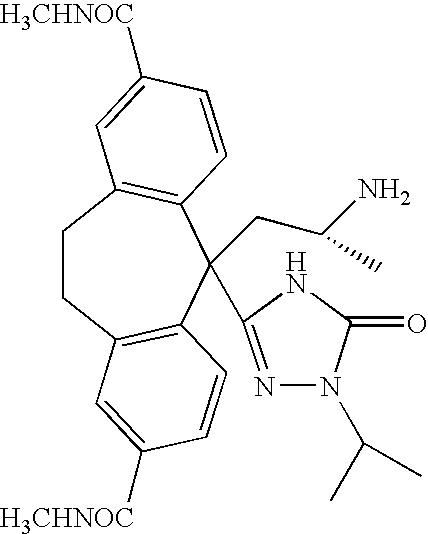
C1CC2=C(C(CC(N)C)(C3=NN(C(C)C)C(=O)N3)C3=C1C=C([H3CHNOC])C=C3)C=CC([H3CHNOC])=C2
